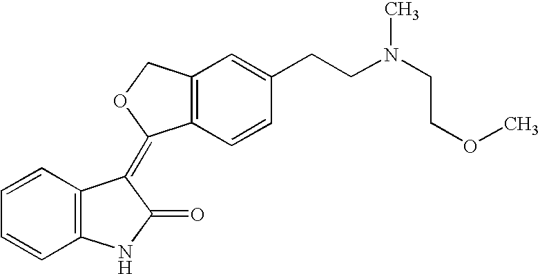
C1=CC=CC2=C1C(=C1C3=C(CO1)C=C(CCN(CCOC)C)C=C3)C(=O)N2
